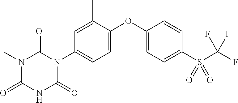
C1=C(N2C(=O)NC(=O)N(C)C2=O)C=C(C)C(OC2=CC=C(S(=O)(=O)C(F)(F)F)C=C2)=C1
